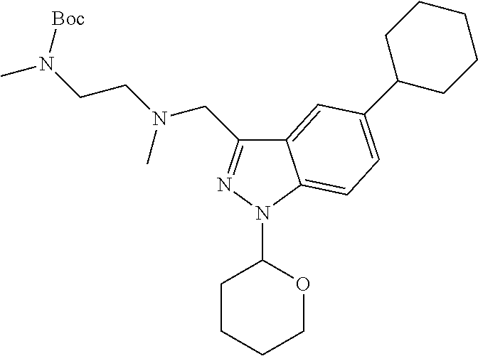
C12=CC(C3CCCCC3)=CC=C1N(C1CCCCO1)N=C2CN(CCN(C)[Boc])C
